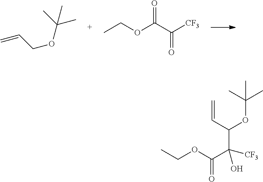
CCOC(C([CF3])(C(C=C)OC(C)(C)C)O)=O.C=CCOC(C)(C)C.CCOC(C([CF3])=O)=O
